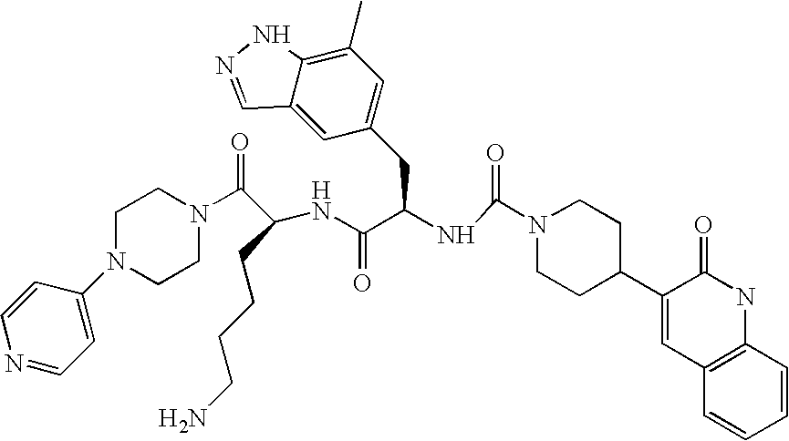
C1=CC2=C(C=C1)C=C(C1CCN(C(=O)NC(C(NC(C(N3CCN(C4=CC=NC=C4)CC3)=O)CCCCN)=O)CC3=CC(C)=C4C(=C3)C=NN4)CC1)C(=O)N2
